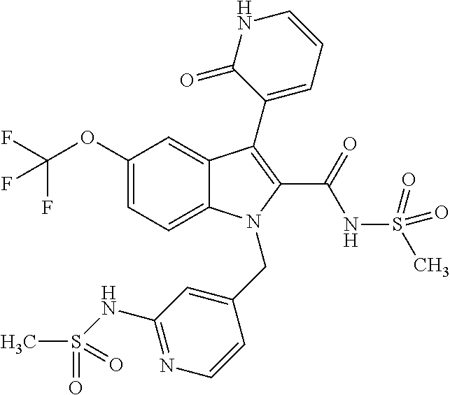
C1(OC(F)(F)F)=CC=C2C(=C1)C(C1=CC=CNC1=O)=C(C(=O)NS(=O)(=O)C)N2CC1=CC(NS(C)(=O)=O)=NC=C1
